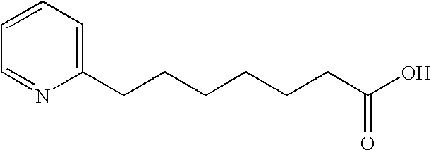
C1=NC(CCCCCCC(O)=O)=CC=C1
